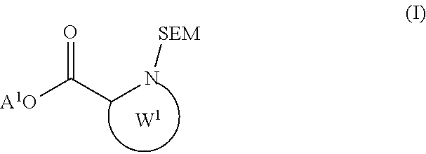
[A1O]C(CN[SEM])=O
